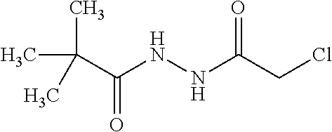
C(C(NNC(CCl)=O)=O)(C)(C)C
